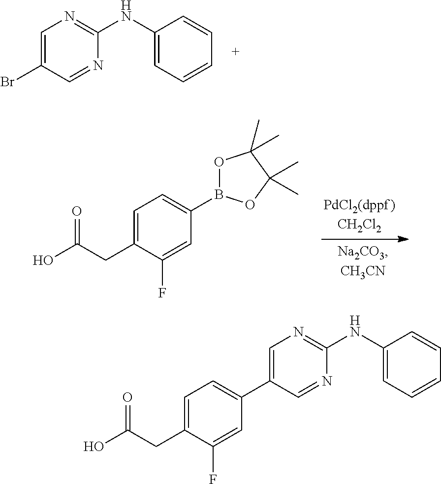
C1=C(Br)C=NC(NC2=CC=CC=C2)=N1.C1=C(CC(O)=O)C(F)=CC(B2OC(C)(C)C(C)(C)O2)=C1.C1=C(CC(O)=O)C(F)=CC(C2=CN=C(NC3=CC=CC=C3)N=C2)=C1
